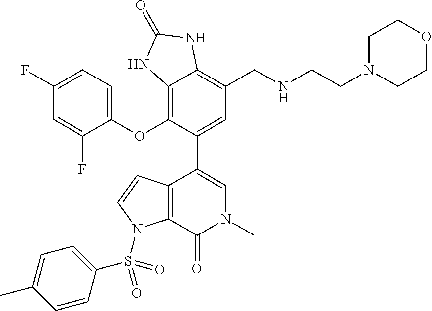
C1=C(F)C=C(F)C(OC2=C3C(=C(CNCCN4CCOCC4)C=C2C2=CN(C)C(=O)C4=C2C=CN4S(C2=CC=C(C)C=C2)(=O)=O)NC(=O)N3)=C1
